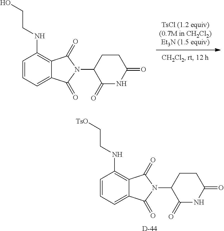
C1=CC=C2C(=C1NCCO)C(=O)N(C1C(=O)NC(=O)CC1)C2=O.C1=CC=C2C(=C1NCC[TsO])C(=O)N(C1C(=O)NC(=O)CC1)C2=O.[D]
